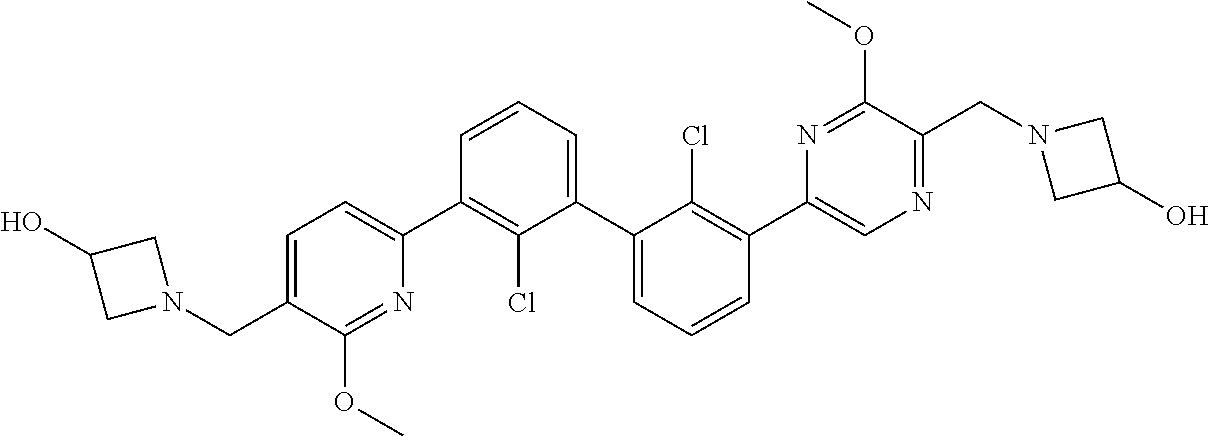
C1=C(CN2CC(O)C2)C(OC)=NC(C2=C(Cl)C(C3=CC=CC(C4=CN=C(CN5CC(O)C5)C(OC)=N4)=C3Cl)=CC=C2)=C1
